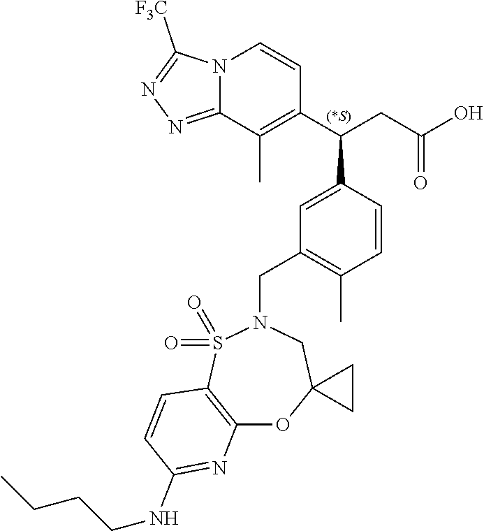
N12C(=NN=C1[F3C])C(C)=C(C(CC(O)=O)C1=CC(CN3S(=O)(=O)C4=C(OC5(C3)CC5)N=C(NCCCC)C=C4)=C(C)C=C1)C=C2
